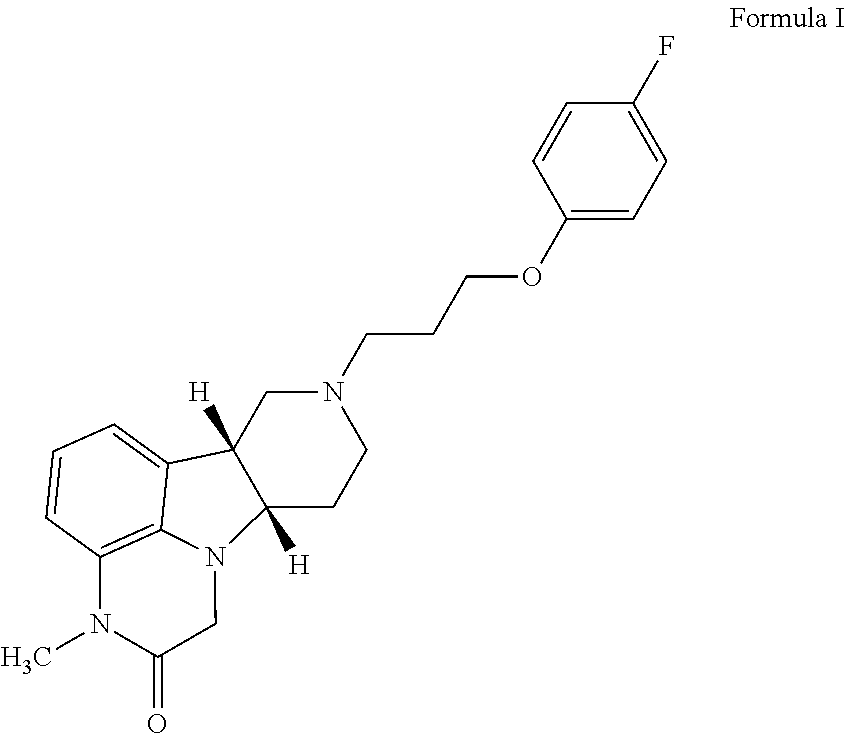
C12([H])CCN(CCCOC3=CC=C(F)C=C3)CC1([H])C1=CC=CC3=C1N2CC(=O)N3C
